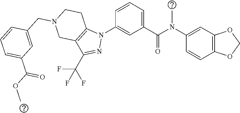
C1(N(C(C2=CC=CC(N3C4=C(C(C(F)(F)F)=N3)CN(CC3=CC(C(OC)=O)=CC=C3)CC4)=C2)=O)C)=CC2=C(C=C1)OCO2
